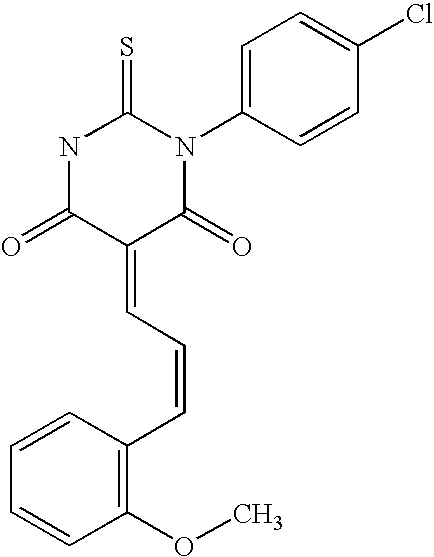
O=C1C(=CC=CC2=C(OC)C=CC=C2)C(=O)N(C2=CC=C(Cl)C=C2)C(=S)N1
